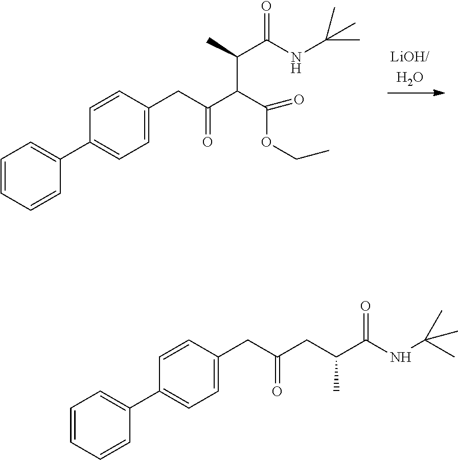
C1=CC=CC(C2=CC=C(CC(=O)C(C(=O)OCC)C(C)C(NC(C)(C)C)=O)C=C2)=C1.C1=CC=CC(C2=CC=C(CC(=O)CC(C(NC(C)(C)C)=O)C)C=C2)=C1
